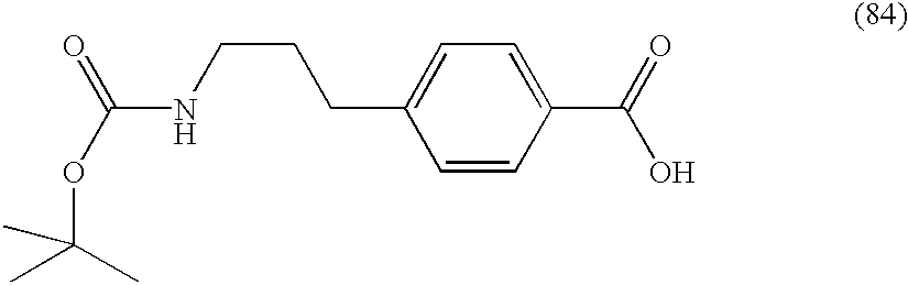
C1=C(CCCNC(=O)OC(C)(C)C)C=CC(C(=O)O)=C1
